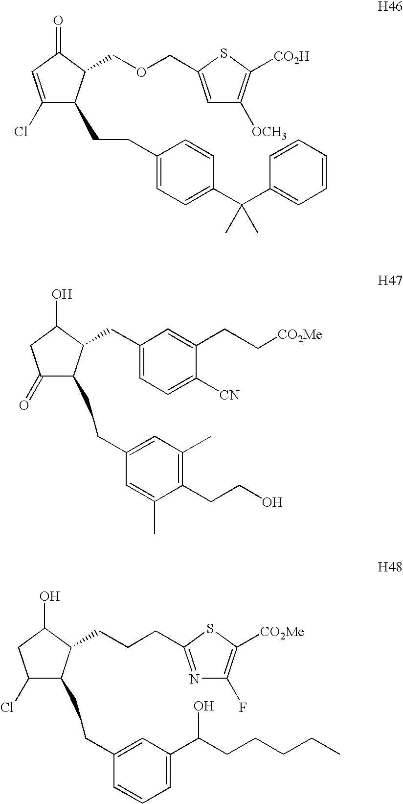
C1(Cl)=CC(=O)C(COCC2=CC([OCH3])=C([CO2H])S2)C1CCC1=CC=C(C(C)(C)C2=CC=CC=C2)C=C1.C1(=O)C(CCC2=CC(C)=C(CCO)C(C)=C2)C(CC2=CC=C([CN])C(CC[CO2Me])=C2)C(O)C1.C1(Cl)CC(O)C(CCCC2=NC(F)=C([CO2Me])S2)C1CCC1=CC(C(CCCCC)O)=CC=C1
